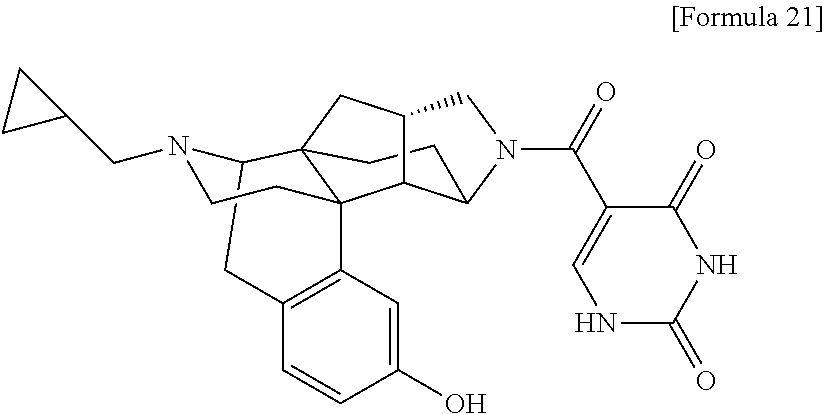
C1(C(N2CC3CC45CCC2C3C42C3=C(C=CC(O)=C3)CC5N(CC3CC3)CC2)=O)=CNC(=O)NC1=O
